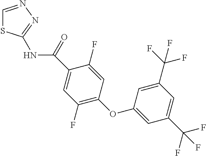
C1=NN=C(NC(=O)C2=CC(F)=C(OC3=CC(C(F)(F)F)=CC(C(F)(F)F)=C3)C=C2F)S1
